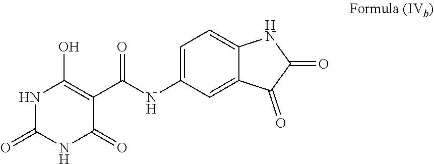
C1=C(NC(C2=C(O)NC(=O)NC2=O)=O)C=C2C(=C1)NC(=O)C2=O
